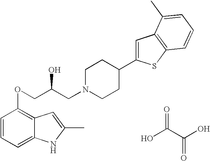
C1=CC=C2C(=C1OCC(CN1CCC(C3=CC4=C(S3)C=CC=C4C)CC1)O)C=C(C)N2.OC(C(O)=O)=O
